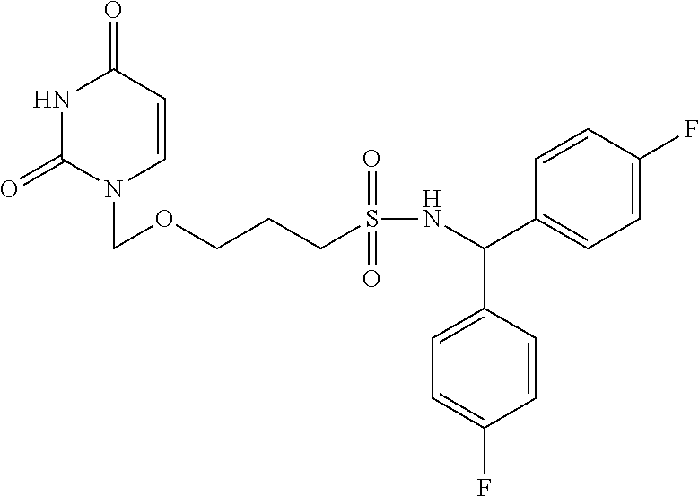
N1C(=O)N(COCCCS(NC(C2=CC=C(F)C=C2)C2=CC=C(F)C=C2)(=O)=O)C=CC1=O
